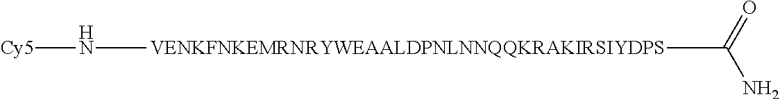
[Cy5]N[VENKFNKEMRNRYWEAALDPNLNNQQKRAKIRSIYDPS]C(N)=O
